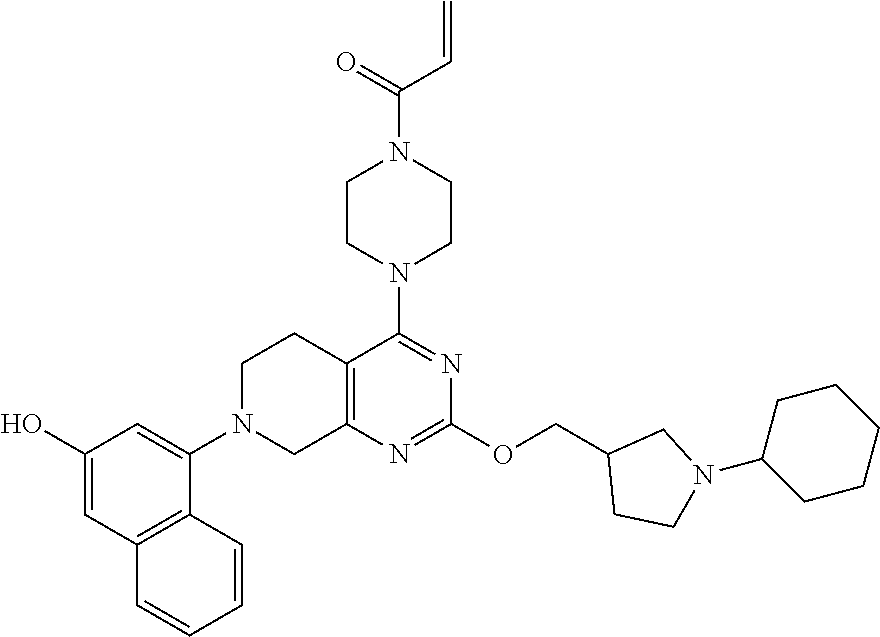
C1(O)=CC2=C(C(N3CC4=C(CC3)C(N3CCN(C(=O)C=C)CC3)=NC(OCC3CCN(C5CCCCC5)C3)=N4)=C1)C=CC=C2
